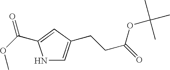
N1C=C(CCC(=O)OC(C)(C)C)C=C1C(OC)=O
